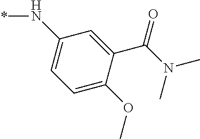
C1(N*)=CC=C(OC)C(C(=O)N(C)C)=C1
